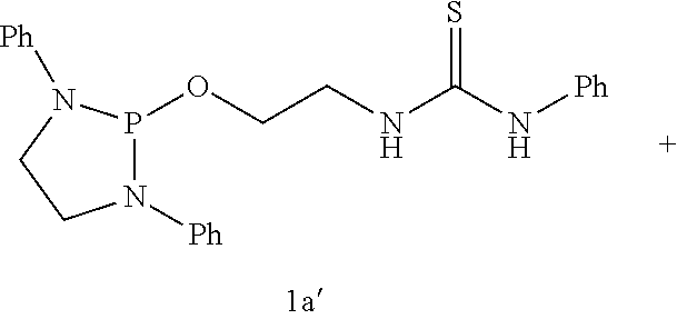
P1(OCCNC(N[Ph])=S)N([Ph])CCN1[Ph]
